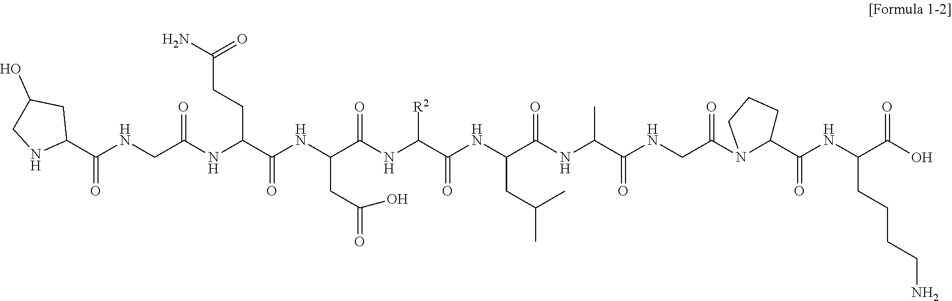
C1(C(NCC(NC(C(NC(C(NC(C(NC(C(NC(C(NCC(=O)N2C(C(NC(C(O)=O)CCCCN)=O)CCC2)=O)C)=O)CC(C)C)=O)[R2])=O)CC(O)=O)=O)CCC(N)=O)=O)=O)CC(O)CN1
